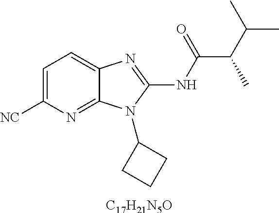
[C17H21N5O].C1=C([NC])N=C2C(=C1)N=C(NC(C(C(C)C)C)=O)N2C1CCC1
